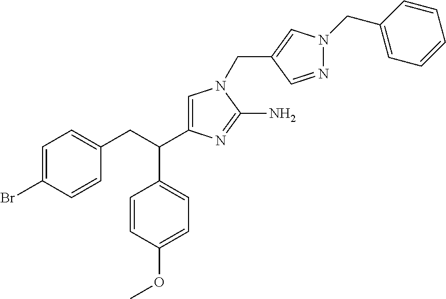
C1=C(Br)C=CC(CC(C2=CN(CC3=CN(CC4=CC=CC=C4)N=C3)C(N)=N2)C2=CC=C(OC)C=C2)=C1
